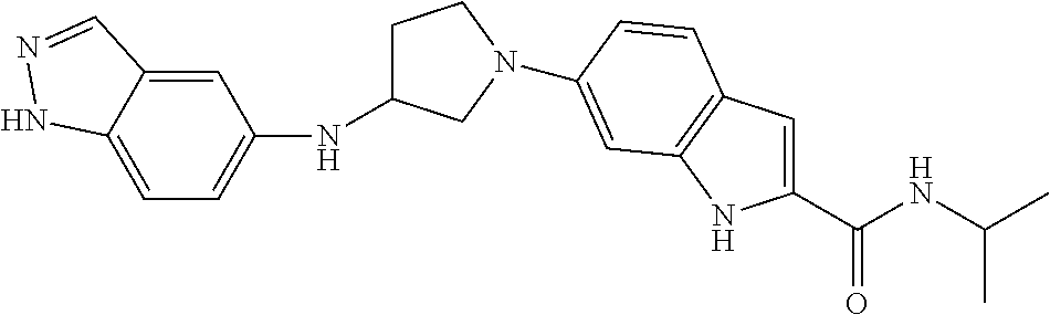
C1C(NC2=CC=C3C(=C2)C=NN3)CN(C2=CC3=C(C=C(C(NC(C)C)=O)N3)C=C2)C1
